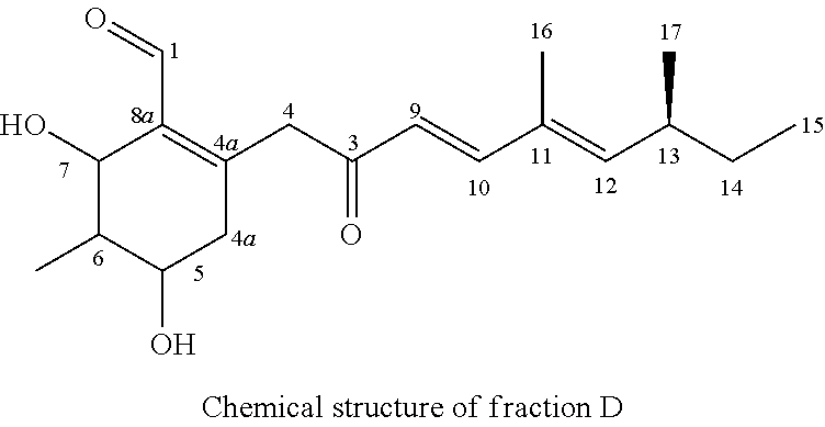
C1(O)C(C)C(O)CC(CC(=O)C=CC(=CC(CC)C)C)=C1C=O
